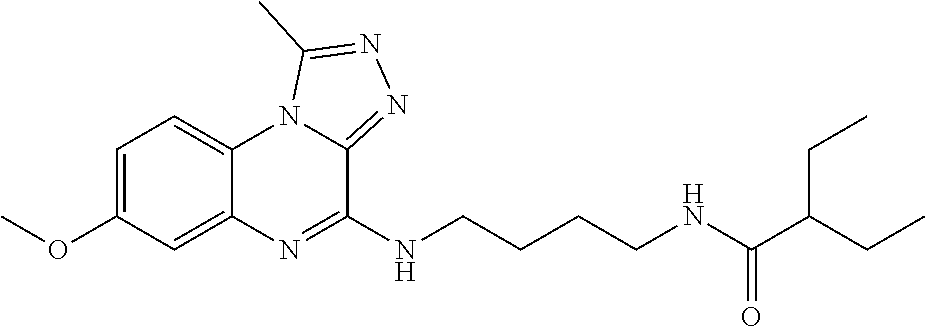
C1=C(OC)C=C2C(=C1)N1C(=NN=C1C)C(NCCCCNC(C(CC)CC)=O)=N2
